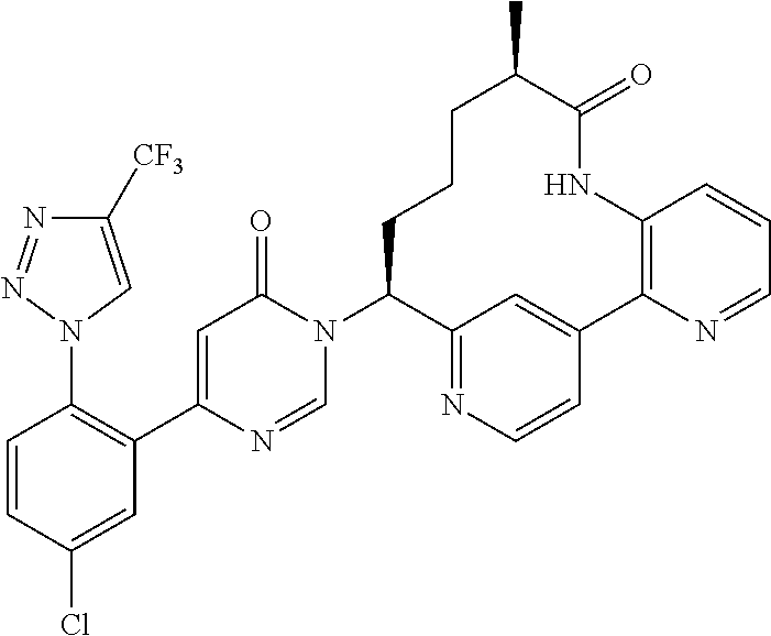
C1(N2C=NC(C3=C(N4C=C([CF3])N=N4)C=CC(Cl)=C3)=CC2=O)C2=NC=CC(=C2)C2=C(NC(=O)C(C)CCC1)C=CC=N2
